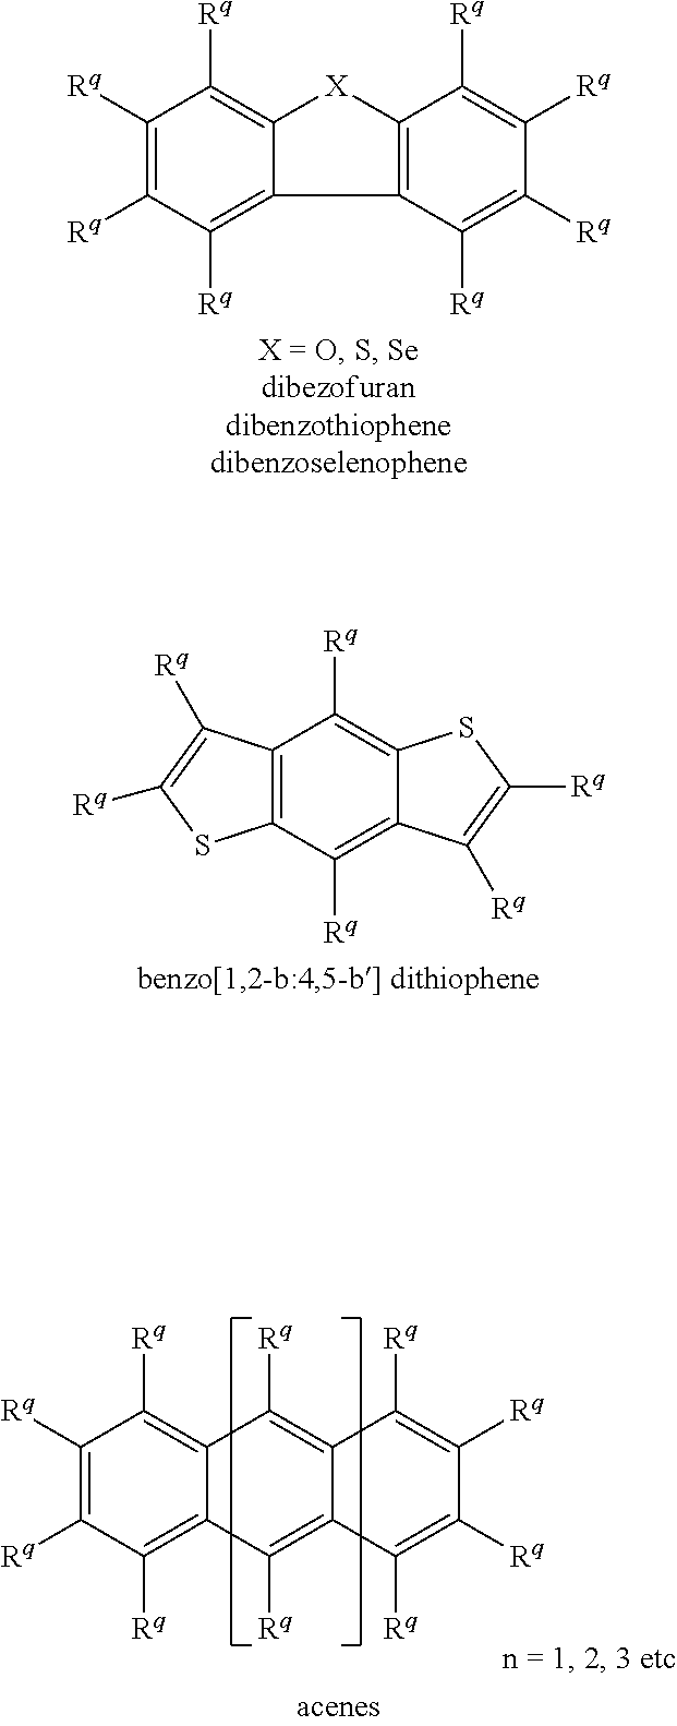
C1([Rq])=C([Rq])C([Rq])=C2C(=C1[Rq])[X]C1=C2C([Rq])=C([Rq])C([Rq])=C1[Rq].C12=C(C([Rq])=C3C(=C1[Rq])SC([Rq])=C3[Rq])SC([Rq])=C2[Rq].C1([Rq])=C([Rq])C([Rq])=C2C(=C1[Rq])C([Rq])=C1C(=C2[Rq])C([Rq])=C([Rq])C([Rq])=C1[Rq]
